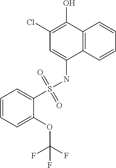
S(NC1=CC(Cl)=C(O)C2=C1C=CC=C2)(=O)(=O)C1=CC=CC=C1OC(F)(F)F
